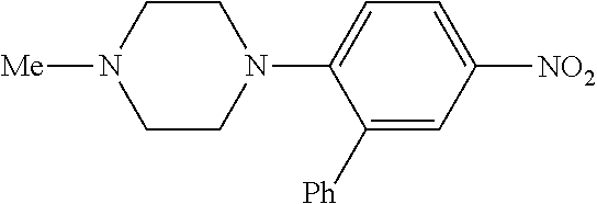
C1([Ph])=CC([NO2])=CC=C1N1CCN([Me])CC1
